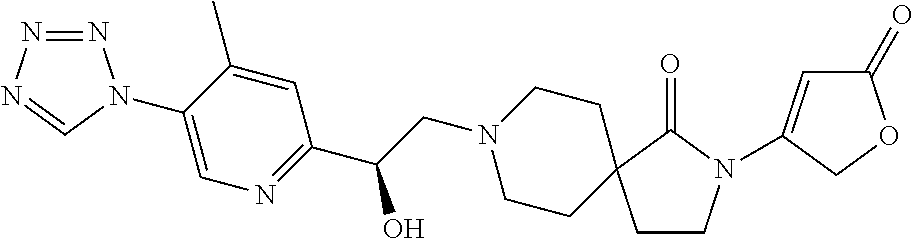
N1=NN=CN1C1=CN=C(C(CN2CCC3(CC2)CCN(C2=CC(=O)OC2)C3=O)O)C=C1C
